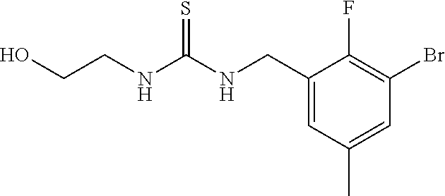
C1(CNC(NCCO)=S)=CC(C)=CC(Br)=C1F
